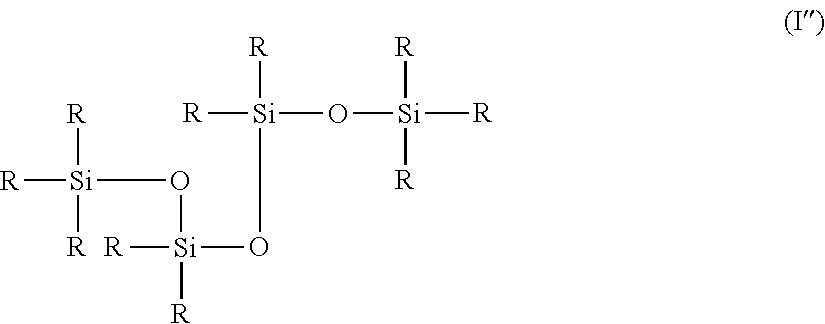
[R][Si]([R])([R])O[Si](O[Si]([R])([R])O[Si]([R])([R])[R])([R])[R]
